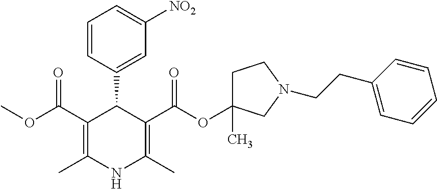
C1=CC(C2C(C(OC)=O)=C(C)NC(C)=C2C(=O)OC2(C)CCN(CCC3=CC=CC=C3)C2)=CC([NO2])=C1
